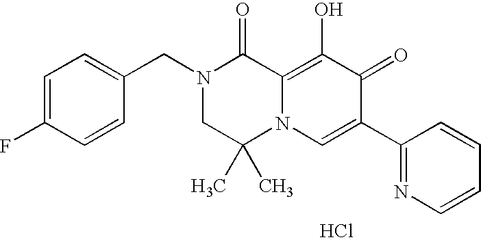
C1=C(F)C=CC(CN2CC(C)(C)N3C(=C(O)C(=O)C(C4=NC=CC=C4)=C3)C2=O)=C1.Cl
